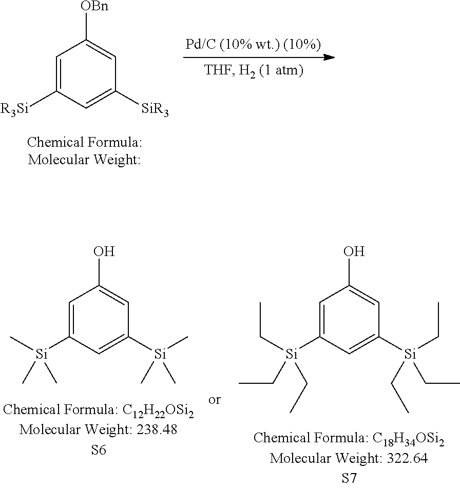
C1=C([R3Si])C=C([SiR3])C=C1[OBn].C1=C([Si](C)(C)C)C=C([Si](C)(C)C)C=C1O.C1=C([Si](CC)(CC)CC)C=C([Si](CC)(CC)CC)C=C1O
